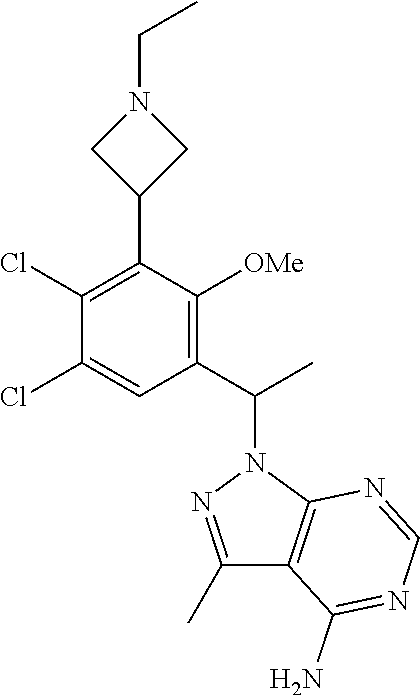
C1(C(C)N2N=C(C)C3=C2N=CN=C3N)=C([OMe])C(C2CN(CC)C2)=C(Cl)C(Cl)=C1
